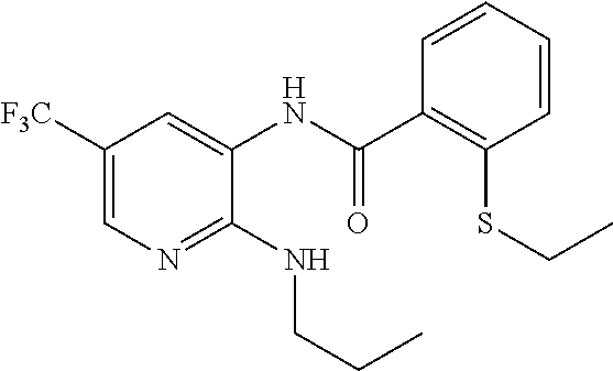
C1([F3C])=CN=C(NCCC)C(NC(C2=C(SCC)C=CC=C2)=O)=C1
